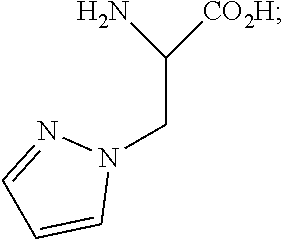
C(CN1N=CC=C1)([CO2H])N
